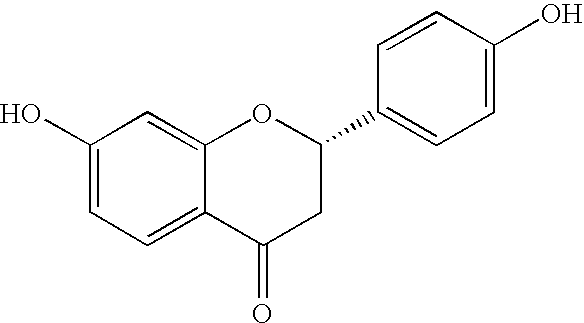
C1(O)=CC=C2C(=C1)OC(C1=CC=C(O)C=C1)CC2=O
